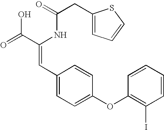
C(=O)(NC(C(=O)O)=CC1=CC=C(OC2=C(I)C=CC=C2)C=C1)CC1=CC=CS1
